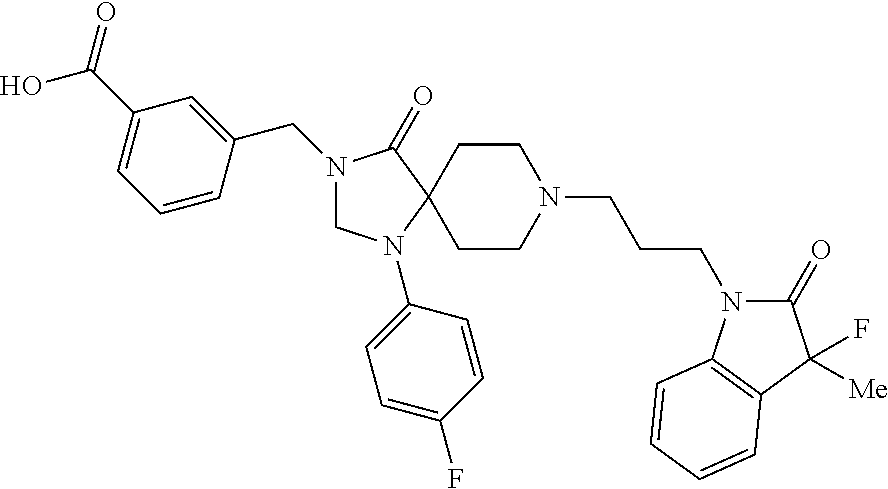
C1N(C2=CC=C(F)C=C2)C2(C(=O)N1CC1=CC(C(O)=O)=CC=C1)CCN(CCCN1C(=O)C(F)([Me])C3=C1C=CC=C3)CC2
